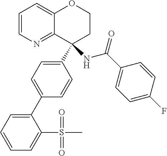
C1=CN=C2C(=C1)OCCC2(C1=CC=C(C2=CC=CC=C2S(C)(=O)=O)C=C1)NC(C1=CC=C(F)C=C1)=O
